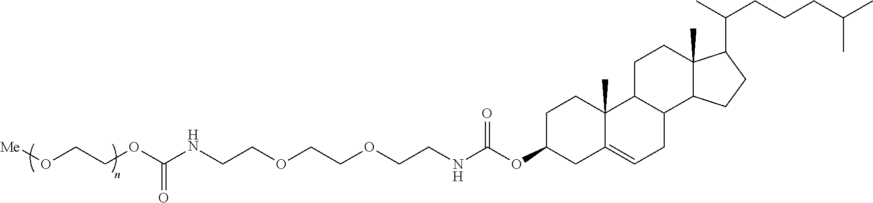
O(CCOCCNC(OC1CC2=CCC3C(C2(C)CC1)CCC1(C)C3CCC1C(CCCC(C)C)C)=O)CCNC(OCCO[Me])=O
